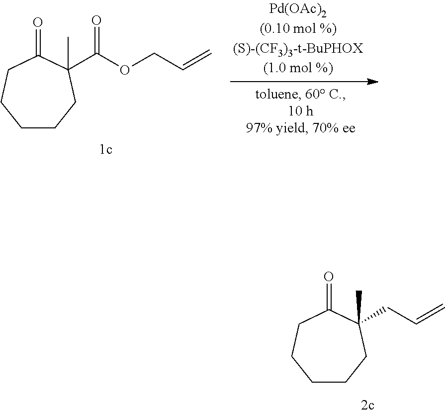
C(C=C)C1(C)CCCCCC1=O.C(OCC=C)(=O)C1(C)CCCCCC1=O
